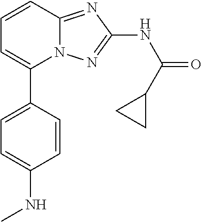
C1=CC2=NC(NC(C3CC3)=O)=NN2C(C2=CC=C(NC)C=C2)=C1
